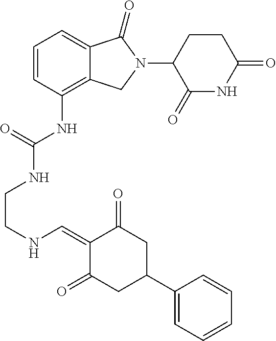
C1(NC(NCCNC=C2C(=O)CC(C3=CC=CC=C3)CC2=O)=O)=C2C(=CC=C1)C(=O)N(C1C(=O)NC(=O)CC1)C2
